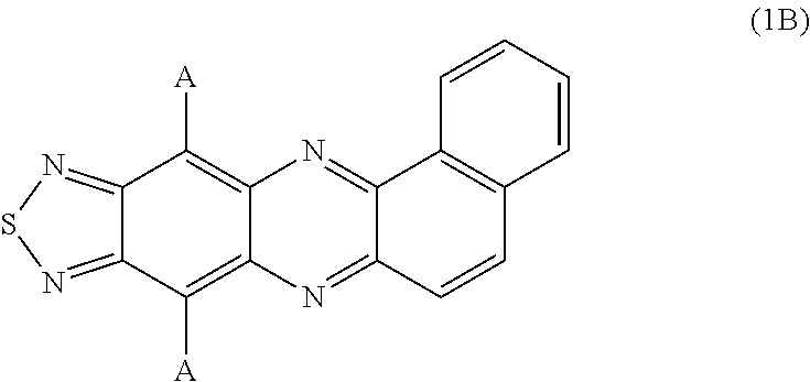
C12=NSN=C1C([A])=C1C(=C2[A])N=C2C(=N1)C=CC1=C2C=CC=C1
